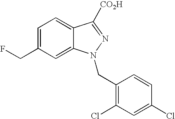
C1=C(CF)C=C2C(=C1)C([CO2H])=NN2CC1=C(Cl)C=C(Cl)C=C1
